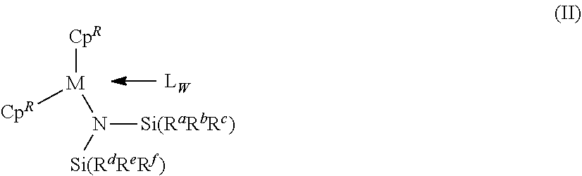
[CpR][M]([CpR])N([Si(RdReRf)])[Si(RaRbRc)]
